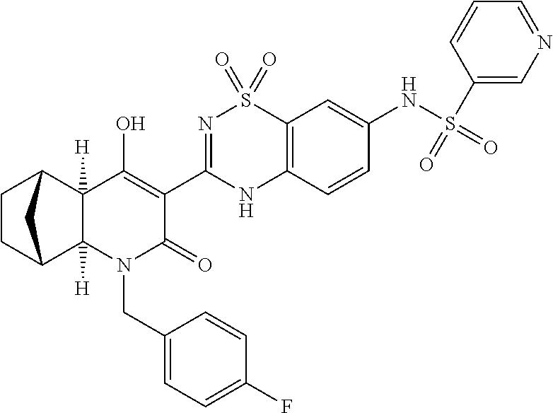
CC12([H])N(CC3=CC=C(F)C=C3)C(=O)C(C3=NS(=O)(=O)C4=C(N3)C=CC(NS(=O)(C3=CN=CC=C3)=O)=C4)=C(O)C1([H])C1CCC2C1
